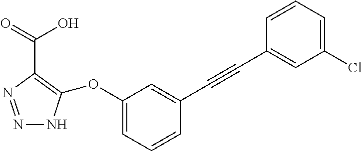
N1=NC(C(O)=O)=C(OC2=CC=CC(C#CC3=CC(Cl)=CC=C3)=C2)N1
